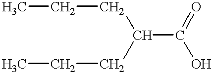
C(C(=O)O)(CCC)CCC
